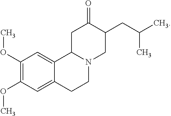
C1(OC)=C(OC)C=C2C(=C1)C1N(CC2)CC(CC(C)C)C(=O)C1
